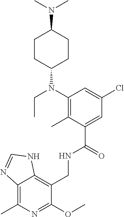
C1(CNC(C2=CC(Cl)=CC(N(C3CCC(N(C)C)CC3)CC)=C2C)=O)=C2C(=C(C)N=C1OC)N=CN2
